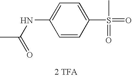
N(C1=CC=C(S(=O)(C)=O)C=C1)C(C)=O.[2 TFA]
